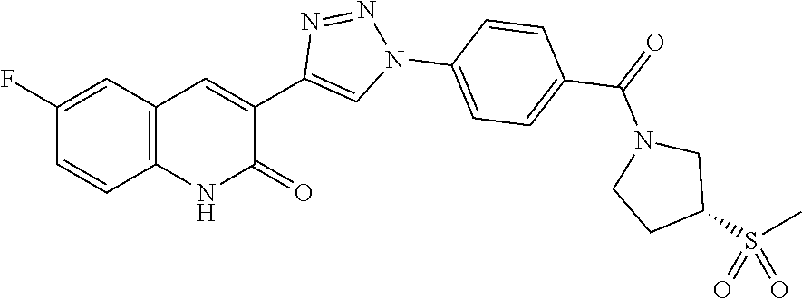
C12=C(C=C(F)C=C1)C=C(C1=CN(C3=CC=C(C(N4CCC(S(=O)(=O)C)C4)=O)C=C3)N=N1)C(=O)N2
